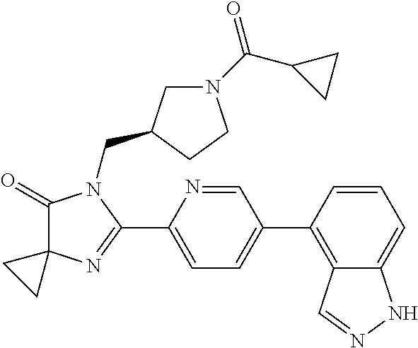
C1(=O)C2(N=C(C3=CC=C(C4=C5C(=CC=C4)NN=C5)C=N3)N1CC1CN(C(C3CC3)=O)CC1)CC2
